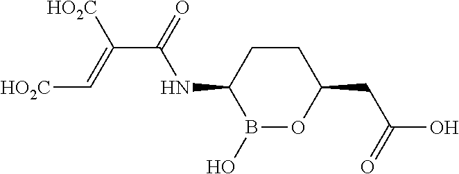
C1CC(NC(C([HO2C])=C[HO2C])=O)B(O)OC1CC(O)=O
